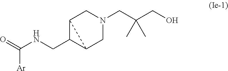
C(NCC1C2CN(CC(CO)(C)C)CC12)(=O)[Ar]
